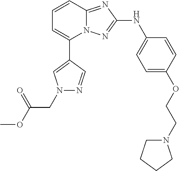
C1=CC2=NC(NC3=CC=C(OCCN4CCCC4)C=C3)=NN2C(C2=CN(CC(OC)=O)N=C2)=C1
